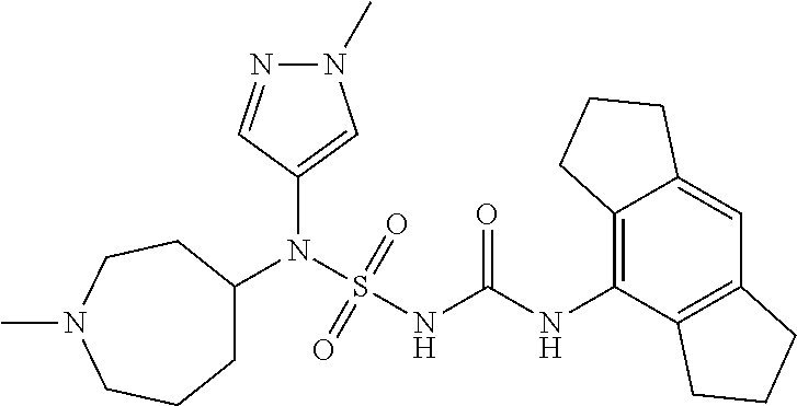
C1(N(S(NC(NC2=C3C(=CC4=C2CCC4)CCC3)=O)(=O)=O)C2CCCN(C)CC2)=CN(C)N=C1
